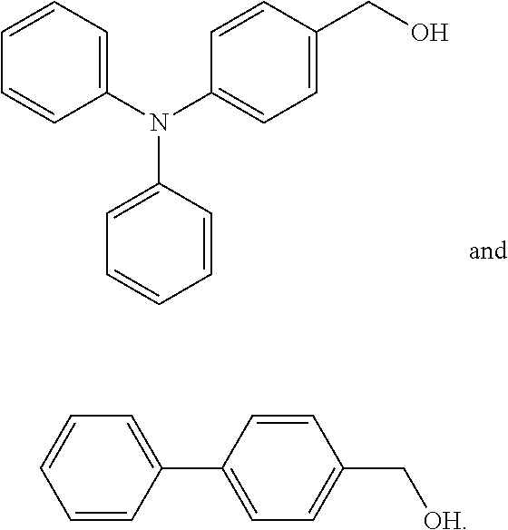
C1=CC(N(C2=CC=CC=C2)C2=CC=C(CO)C=C2)=CC=C1.C1=CC(C2=CC=C(C[OH])C=C2)=CC=C1
